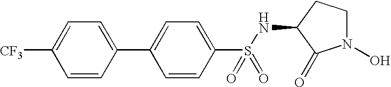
C1=CC(C2=CC=C(S(NC3C(=O)N(O)CC3)(=O)=O)C=C2)=CC=C1[CF3]
